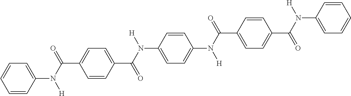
C1(N(C(=O)C2=CC=C(C(N([H])C3=CC=C(N(C(=O)C4=CC=C(C(N([H])C5=CC=CC=C5)=O)C=C4)[H])C=C3)=O)C=C2)[H])=CC=CC=C1
